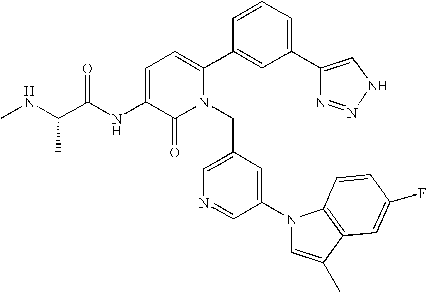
C1=C(NC(C(NC)C)=O)C(=O)N(CC2=CN=CC(N3C=C(C)C4=C3C=CC(F)=C4)=C2)C(C2=CC(C3=CNN=N3)=CC=C2)=C1
